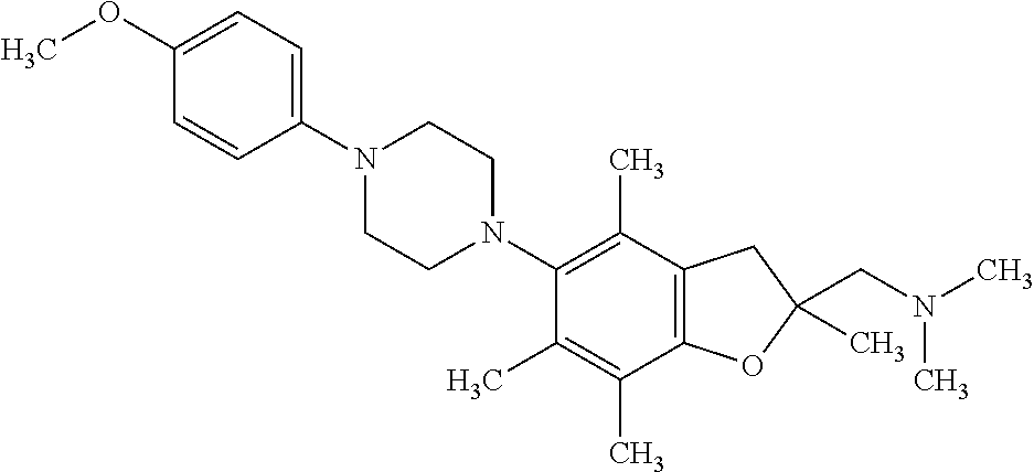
C1(OC)=CC=C(N2CCN(C3=C(C)C4=C(C(C)=C3C)OC(CN(C)C)(C)C4)CC2)C=C1
